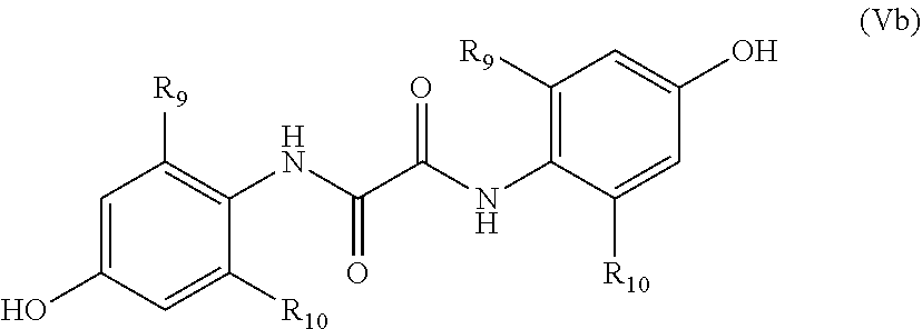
C1=C(O)C=C([R10])C(NC(C(NC2=C([R9])C=C(O)C=C2[R10])=O)=O)=C1[R9]
